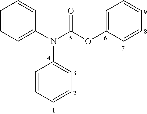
C1=CC=C(N(C(OC2=CC=CC=C2)=O)C2=CC=CC=C2)C=C1
